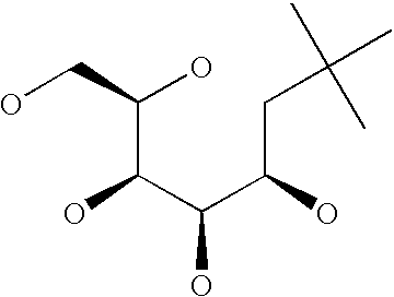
C(C(C(C(CC(C)(C)C)O)O)O)(O)CO
